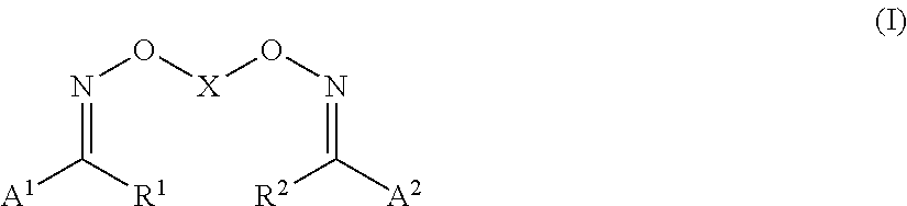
N(=C([R1])[A1])O[X]ON=C([R2])[A2]
